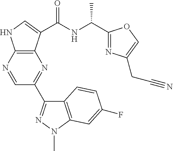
C12=C(N=CC(C3=NN(C)C4=C3C=CC(F)=C4)=N1)NC=C2C(=O)NC(C1=NC(CC#N)=CO1)C
